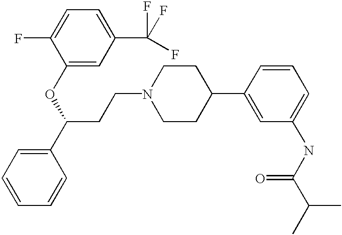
C(CN1CCC(C2=CC(NC(C(C)C)=O)=CC=C2)CC1)C(C1=CC=CC=C1)OC1=CC(C(F)(F)F)=CC=C1F
